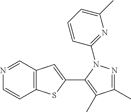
N1=CC2=C(C=C1)SC(C1=C(C)C(C)=NN1C1=NC(C)=CC=C1)=C2
